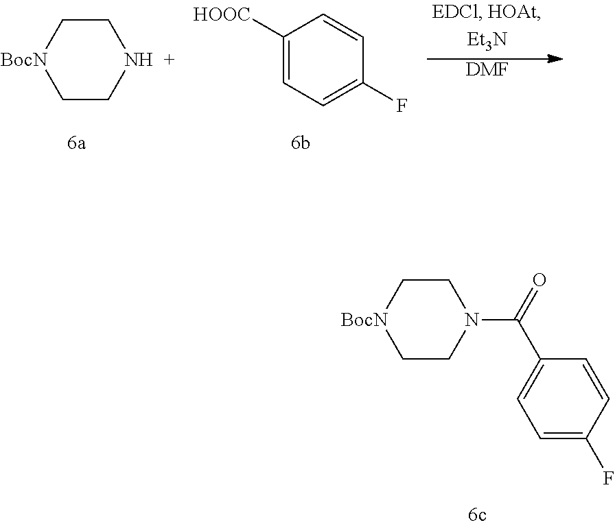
C1CN(C(C2=CC=C(F)C=C2)=O)CC[BocN]1.C1CNCC[BocN]1.C1([HOOC])=CC=C(F)C=C1.[DMF]
